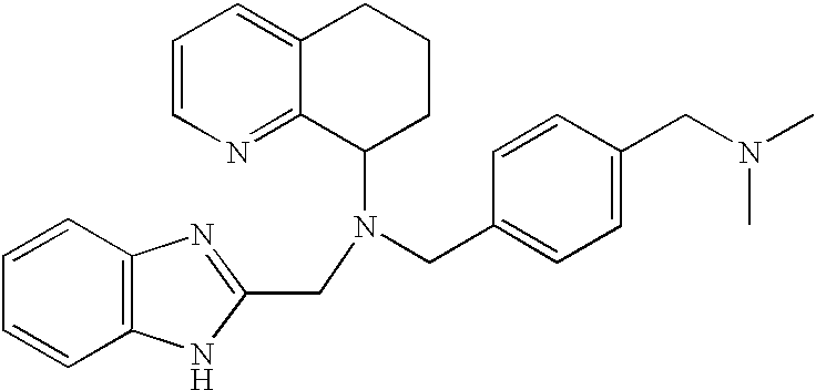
C1=CN=C2C(=C1)CCCC2N(CC1=NC2=C(N1)C=CC=C2)CC1=CC=C(CN(C)C)C=C1
